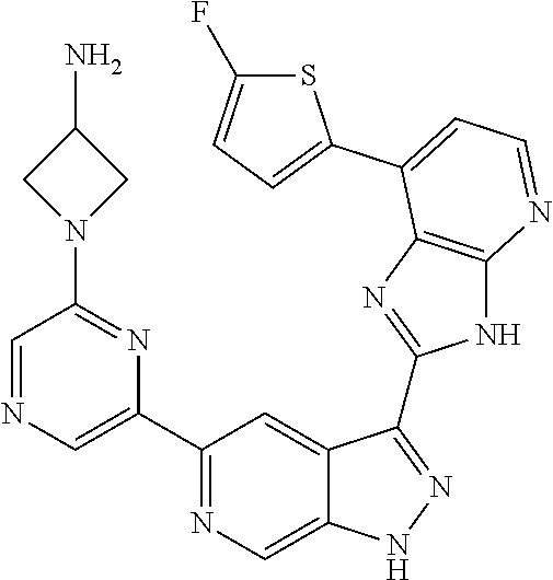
C1(C2=NC=C3C(=C2)C(C2=NC4=C(N2)N=CC=C4C2=CC=C(F)S2)=NN3)=CN=CC(N2CC(N)C2)=N1
